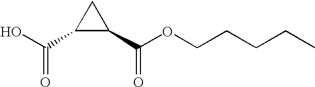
C(=O)(O)C1C(C(OCCCCC)=O)C1
